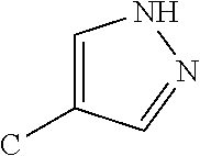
C1=C(C)C=NN1
